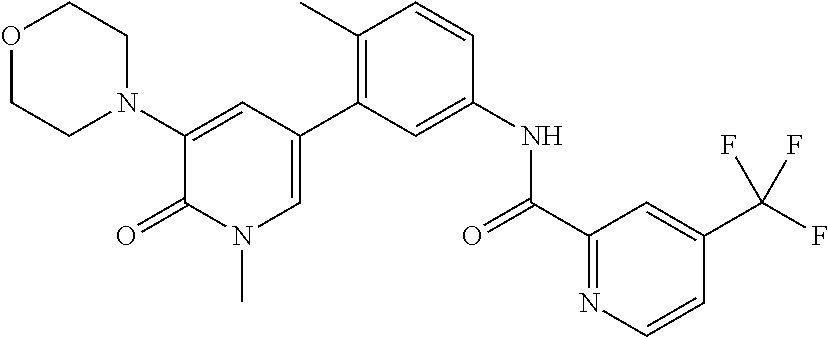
O1CCN(C2=CC(C3=C(C)C=CC(NC(C4=NC=CC(C(F)(F)F)=C4)=O)=C3)=CN(C)C2=O)CC1
